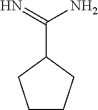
C(C1CCCC1)(=N)N
